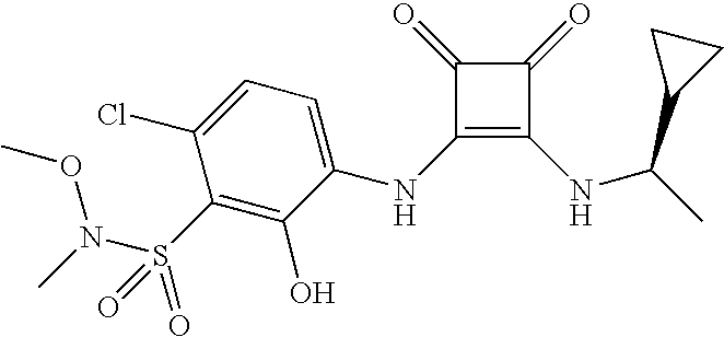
C1(NC2=CC=C(Cl)C(S(N(C)OC)(=O)=O)=C2O)=C(NC(C2CC2)C)C(=O)C1=O
